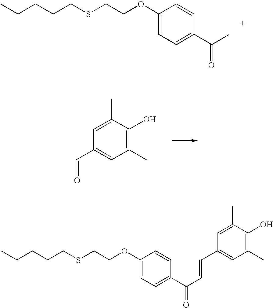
CCCCCSCCOC1=CC=C(C(C)=O)C=C1.C1(C)=C(O)C(C)=CC(C=O)=C1.CCCCCSCCOC1=CC=C(C(C=CC2=CC(C)=C(O)C(C)=C2)=O)C=C1
